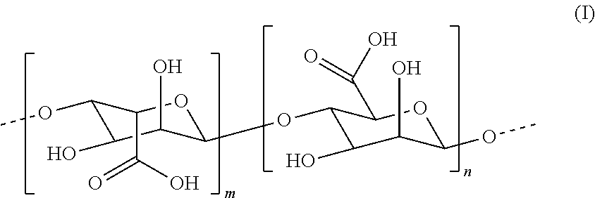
C1(OC)C(O)C(O)C(OC2C(O)C(O)C(OC)OC2C(O)=O)OC1C(=O)O
